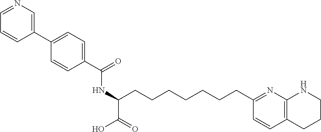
C1(C(=O)NC(C(=O)O)CCCCCCCC2=NC3=C(C=C2)CCCN3)=CC=C(C2=CN=CC=C2)C=C1
